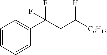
C1=CC=CC(C(CC([C6H13])[H])(F)F)=C1
